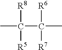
CC([R8])([R5])C([R6])([R7])C
